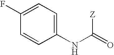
C1(F)=CC=C(NC([Z])=O)C=C1
